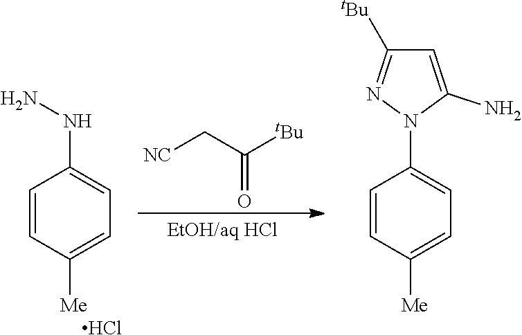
C1=CC([Me])=CC=C1NN.Cl.[NC]CC([tBu])=O.C1=CC([Me])=CC=C1N1C(N)=CC([tBu])=N1
